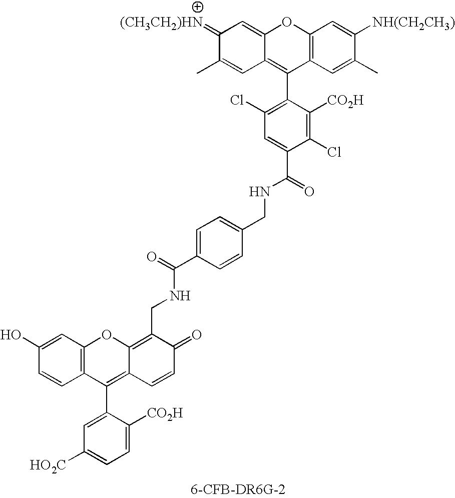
C12=C(C=C(C)C([NH(CH2CH3)])=C1)C(C1=C(Cl)C=C(C(=O)NCC3=CC=C(C(=O)NCC4=C5C(=C(C6=CC([HO2C])=CC=C6[CO2H])C6=C(O5)C=C(O)C=C6)C=CC4=O)C=C3)C(Cl)=C1[CO2H])=C1C(=CC(=[(CH3CH2)HN])C(C)=C1)O2
